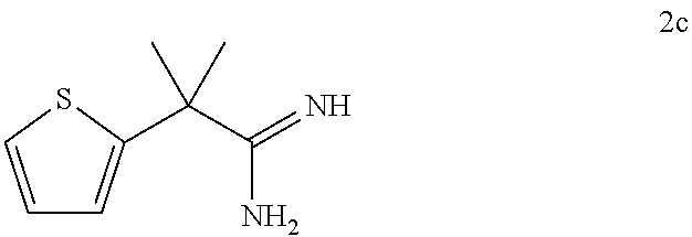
C(C(=N)N)(C)(C)C1=CC=CS1
